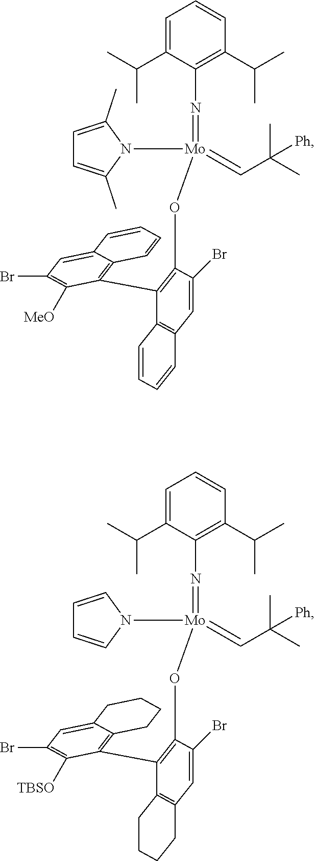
C1=C(C(C)C)C(N=[Mo](N2C(C)=CC=C2C)(=CC(C)(C)[Ph])OC2=C(C3=C4C(=CC(Br)=C3[MeO])C=CC=C4)C3=C(C=CC=C3)C=C2Br)=C(C(C)C)C=C1.C1=C(C(C)C)C(N=[Mo](N2C=CC=C2)(=CC(C)(C)[Ph])OC2=C(C3=C4C(=CC(Br)=C3[TBSO])CCCC4)C3=C(CCCC3)C=C2Br)=C(C(C)C)C=C1
